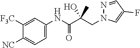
N1(CC(C(NC2=CC=C([NC])C([F3C])=C2)=O)(C)O)C=C(F)C=N1
